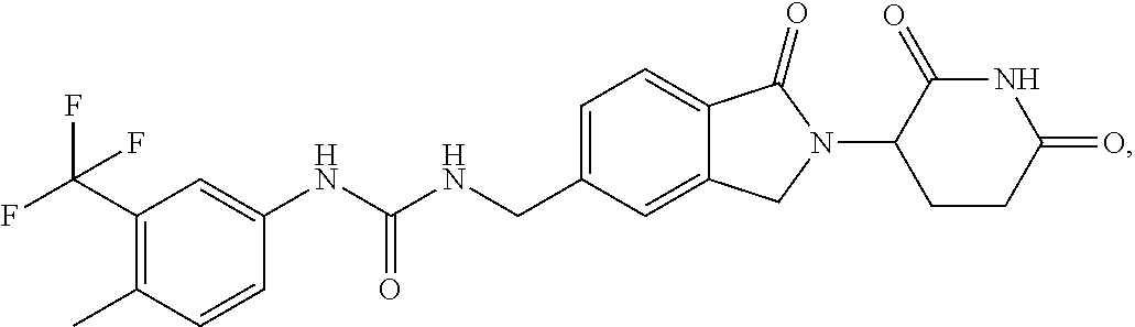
C1=C(CNC(NC2=CC(C(F)(F)F)=C(C)C=C2)=O)C=C2C(=C1)C(=O)N(C1CCC(=O)NC1=O)C2
